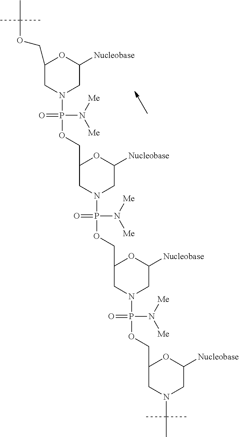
C1(COC(C)(C)C)CN(P(OCC2CN(P(OCC3CN(P(OCC4CN(C(C)(C)C)CC([Nucleobase])O4)(N([Me])[Me])=O)CC([Nucleobase])O3)(N([Me])[Me])=O)CC([Nucleobase])O2)(N([Me])[Me])=O)CC([Nucleobase])O1
